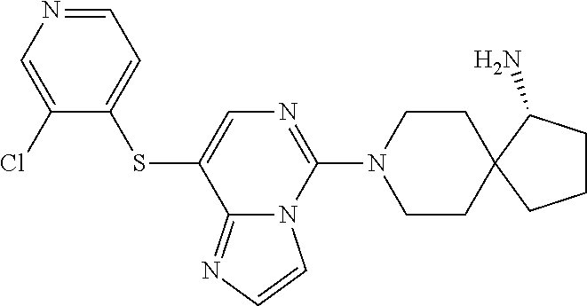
C1=NC=C(Cl)C(SC2=CN=C(N3CCC4(CC3)CCCC4N)N3C2=NC=C3)=C1
